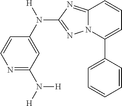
C1=C(C2=CC=CC3=NC(N(C4=CC(N([H])[H])=NC=C4)[H])=NN23)C=CC=C1
